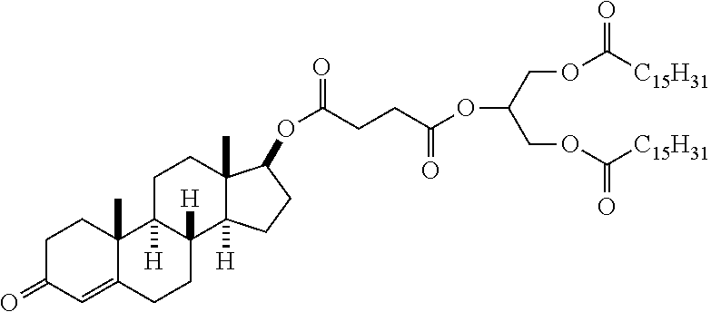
O(C(COC([C15H31])=O)COC([C15H31])=O)C(CCC(OC1C2(C)C([H])(CC1)C1([H])C([H])(CC2)C2(C)C(=CC(=O)CC2)CC1)=O)=O
